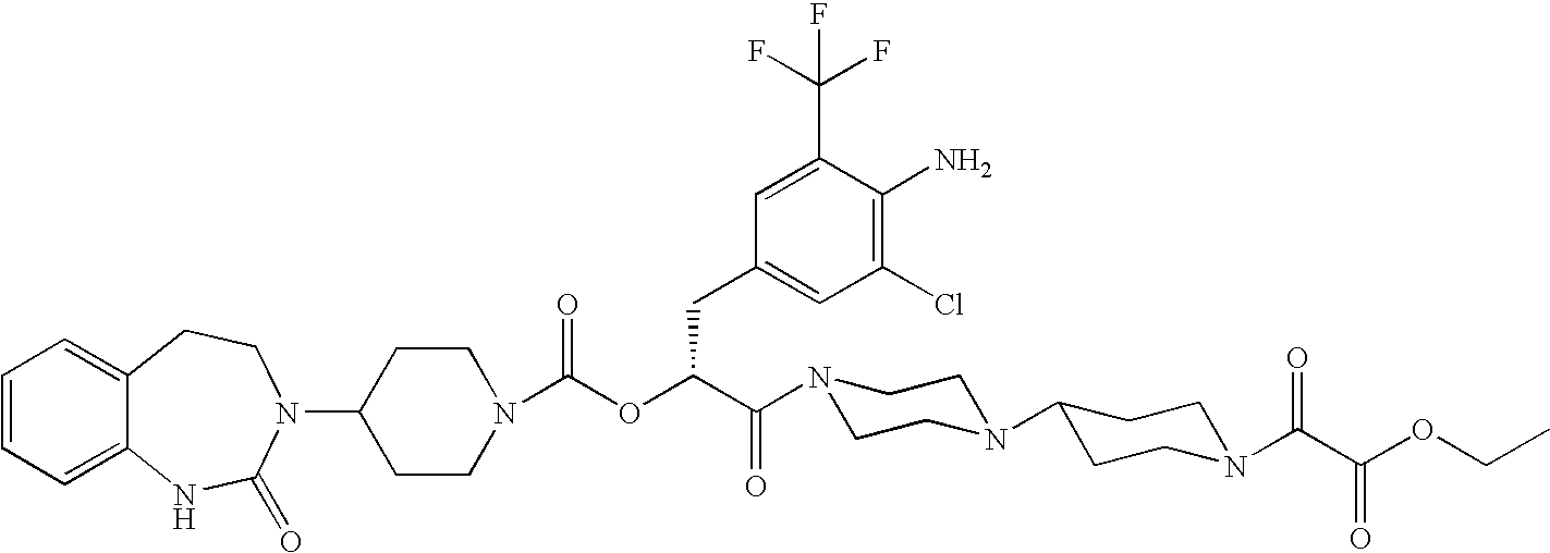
C1(N2C(=O)NC3=CC=CC=C3CC2)CCN(C(OC(C(=O)N2CCN(C3CCN(C(C(OCC)=O)=O)CC3)CC2)CC2=CC(Cl)=C(N)C(C(F)(F)F)=C2)=O)CC1
